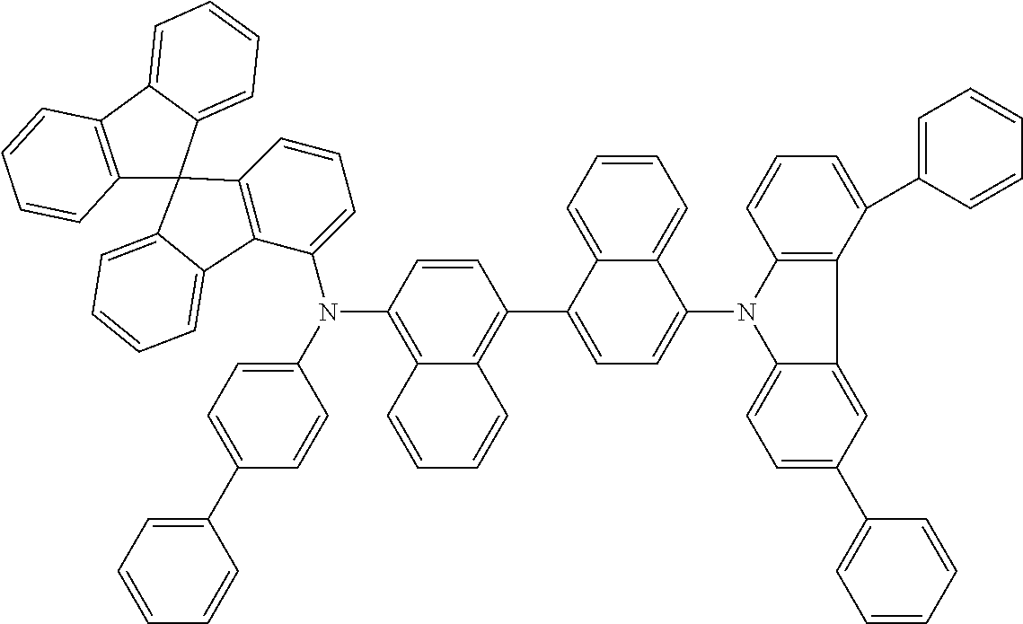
C12=C(C3=CC=CC=C3C13C1=C(C(N(C4=C5C(=C(C6=CC=C(N7C8=CC=C(C9=CC=CC=C9)C=C8C8=C7C=CC=C8C7=CC=CC=C7)C7=CC=CC=C67)C=C4)C=CC=C5)C4=CC=C(C5=CC=CC=C5)C=C4)=CC=C1)C1=CC=CC=C31)C=CC=C2
